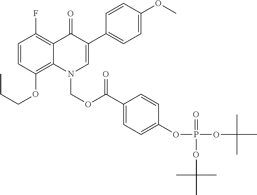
C1=CC(OCCC)=C2C(=C1F)C(=O)C(C1=CC=C(OC)C=C1)=CN2COC(=O)C1=CC=C(OP(OC(C)(C)C)(=O)OC(C)(C)C)C=C1
